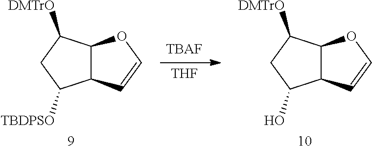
[TBAF].[THF].C12C(C=CO1)C([TBDPSO])CC2[DMTrO].C12C(C=CO1)C(O)CC2[DMTrO]
